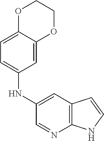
C1(NC2=CC=C3C(=C2)OCCO3)=CC2=C(N=C1)NC=C2
